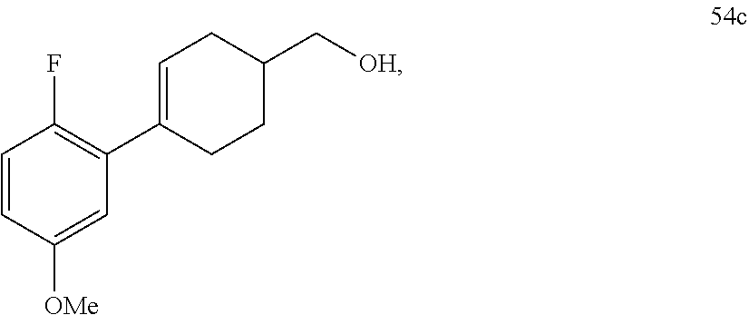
C1=CC([OMe])=CC(C2=CCC(C[OH])CC2)=C1F
